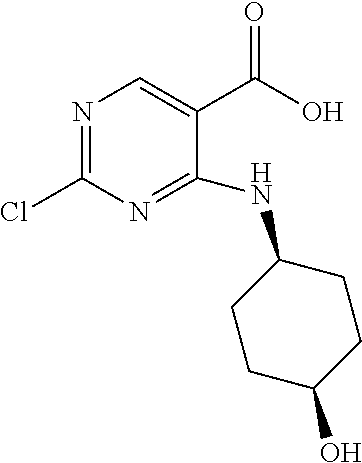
C1(Cl)=NC=C(C(O)=O)C(NC2CCC(O)CC2)=N1
